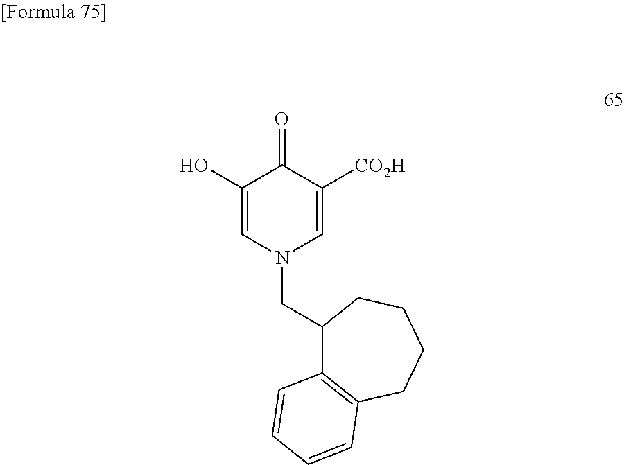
N1(CC2C3=C(CCCC2)C=CC=C3)C=C([CO2H])C(=O)C(O)=C1
